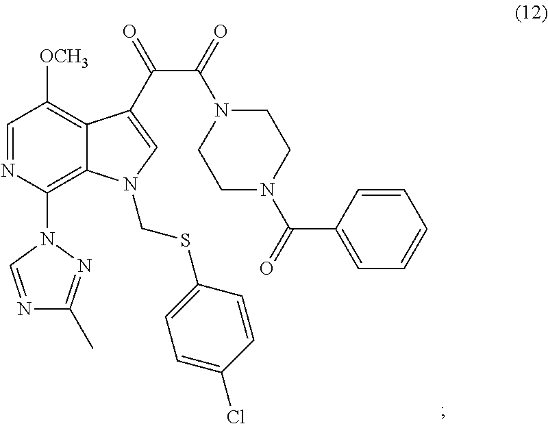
C1=NC(N2C=NC(C)=N2)=C2C(=C1[OCH3])C(C(C(N1CCN(C(C3=CC=CC=C3)=O)CC1)=O)=O)=CN2CSC1=CC=C(Cl)C=C1
